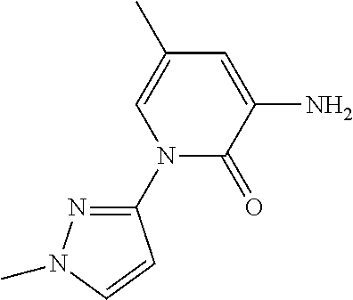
C1(N2C(=O)C(N)=CC(C)=C2)=NN(C)C=C1
